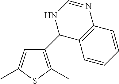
C1=C(C)SC(C)=C1C1C2=C(N=CN1)C=CC=C2
